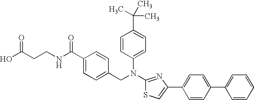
C(CCNC(C1=CC=C(CN(C2=CC=C(C(C)(C)C)C=C2)C2=NC(C3=CC=C(C4=CC=CC=C4)C=C3)=CS2)C=C1)=O)(O)=O
